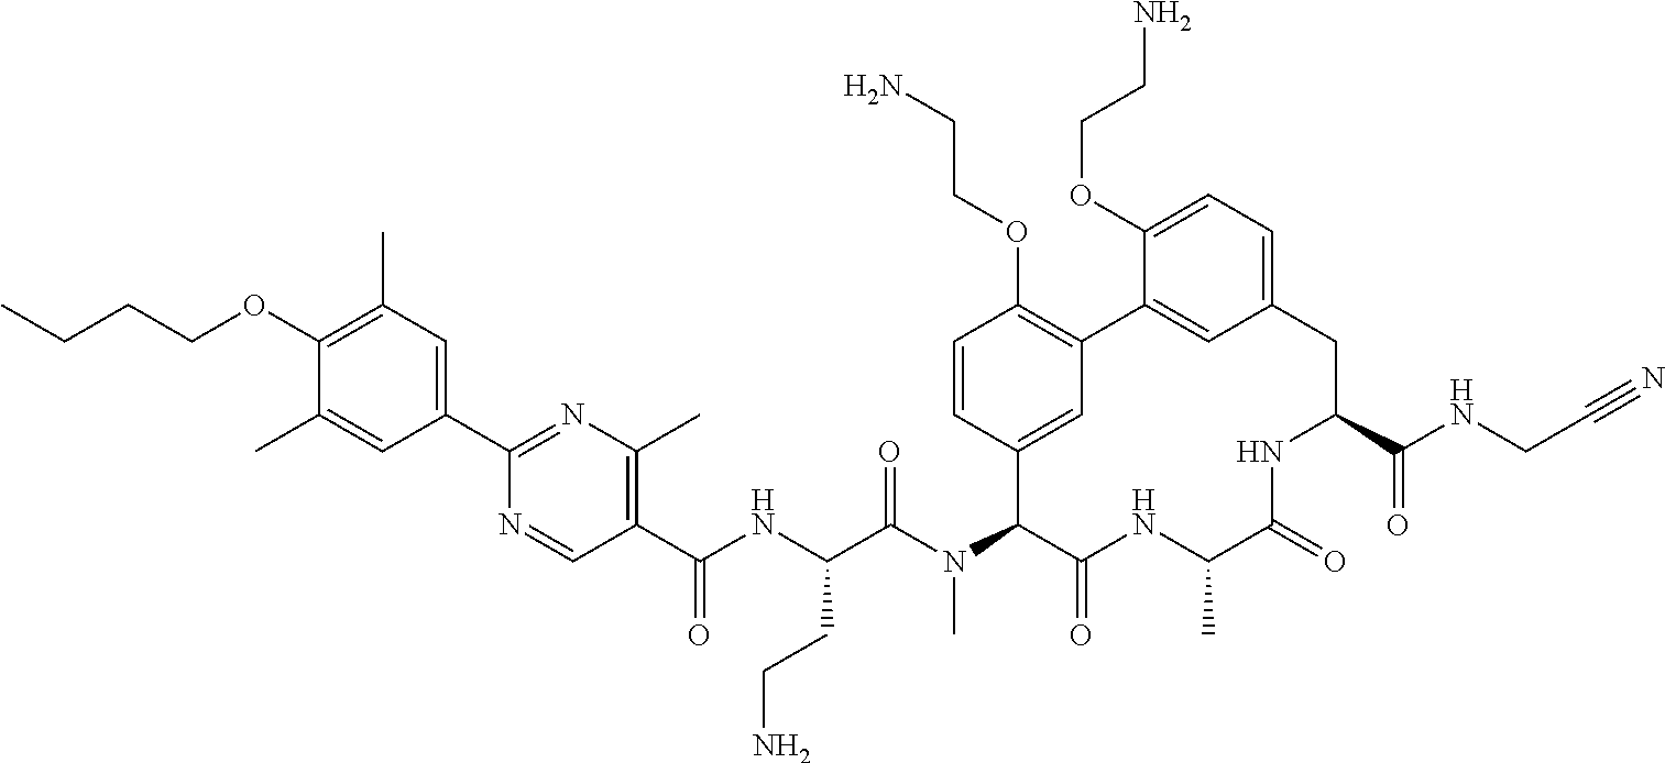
C1(C(NC(C(N(C2C(=O)NC(C)C(=O)NC(C(NCC#N)=O)CC3=CC=C(OCCN)C(=C3)C3=C(OCCN)C=CC2=C3)C)=O)CCN)=O)=C(C)N=C(C2=CC(C)=C(OCCCC)C(C)=C2)N=C1
